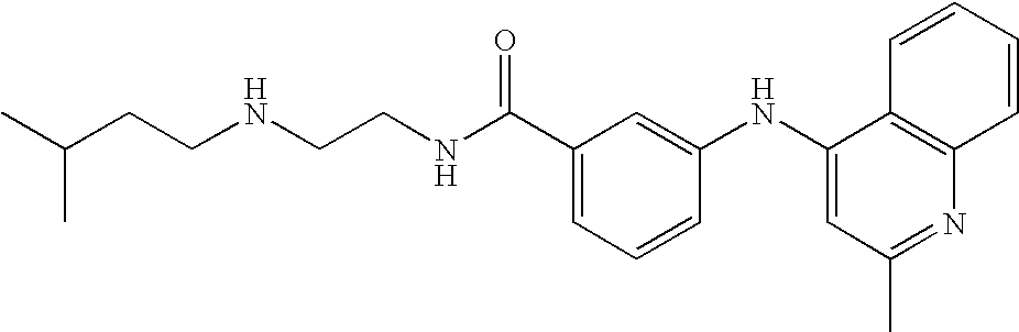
N(CCNC(C1=CC=CC(NC2=CC(C)=NC3=C2C=CC=C3)=C1)=O)CCC(C)C
